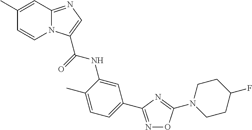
N1=C(C2=CC=C(C)C(NC(=O)C3=CN=C4N3C=CC(C)=C4)=C2)N=C(N2CCC(F)CC2)O1
